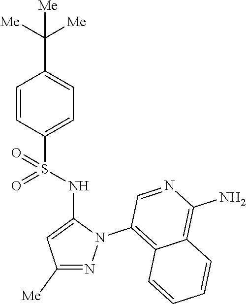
C1=CC(S(NC2=CC([Me])=NN2C2=C3C(=C(N)N=C2)C=CC=C3)(=O)=O)=CC=C1C([Me])([Me])[Me]
